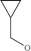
C1CC1CO
